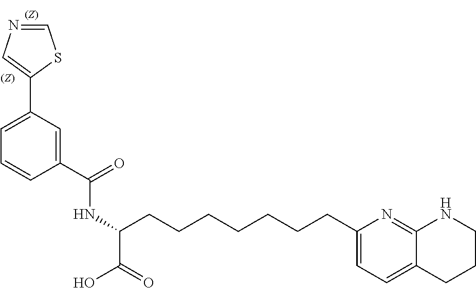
C1(C(=O)NC(C(=O)O)CCCCCCCC2=CC=C3C(=N2)NCCC3)=CC(C2=CN=CS2)=CC=C1
